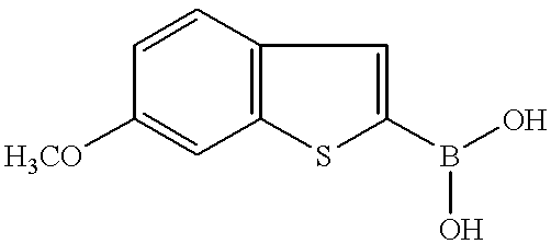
C1=CC2=C(C=C1[H3CO])SC(B(O)O)=C2
